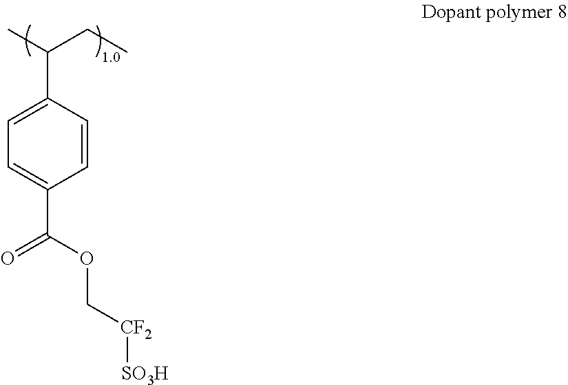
CC(CC)C1=CC=C(C(=O)OC[CF2][SO3H])C=C1
